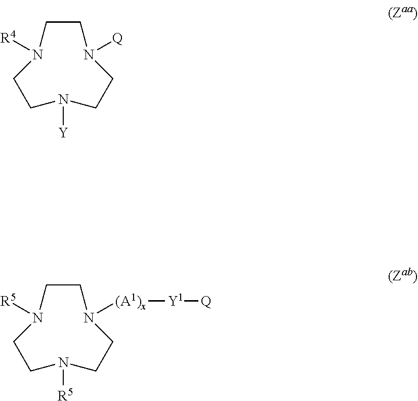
C1CN([Q])CCN([Y])CCN1[R4].C1CN([(A1)x][Y1][Q])CCN([R5])CCN1[R5]
